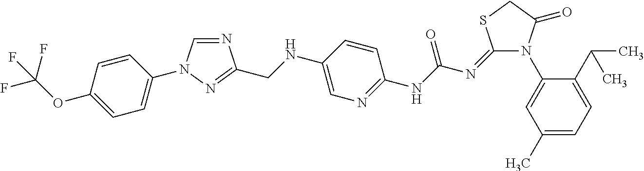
N1(C2=CC(C)=CC=C2C(C)C)C(=O)CSC1=NC(NC1=NC=C(NCC2=NN(C3=CC=C(OC(F)(F)F)C=C3)C=N2)C=C1)=O
